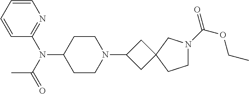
C1CC(N(C(C)=O)C2=NC=CC=C2)CCN1C1CC2(C1)CN(C(=O)OCC)CC2
